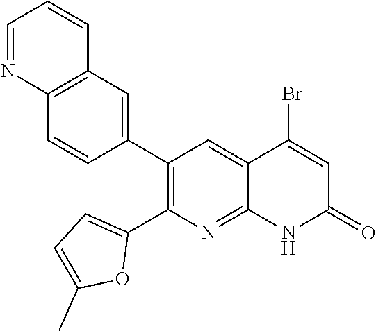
C12=C(C=C(C3=C(C4=CC=C(C)O4)N=C4C(=C3)C(Br)=CC(=O)N4)C=C1)C=CC=N2
